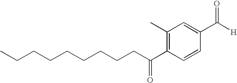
C(CCCCCCCC(C1=C(C)C=C(C([H])=O)C=C1)=O)C
